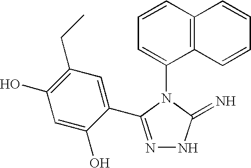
C1=CC2=C(C(N3C(=N)NN=C3C3=CC(CC)=C(O)C=C3O)=C1)C=CC=C2
